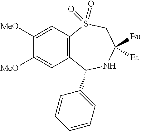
C1([MeO])=CC2=C(C=C1[MeO])S(=O)(=O)CC([Bu])([Et])NC2C1=CC=CC=C1
